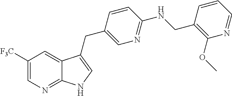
C1([F3C])=CN=C2C(=C1)C(CC1=CN=C(NCC3=C(OC)N=CC=C3)C=C1)=CN2
